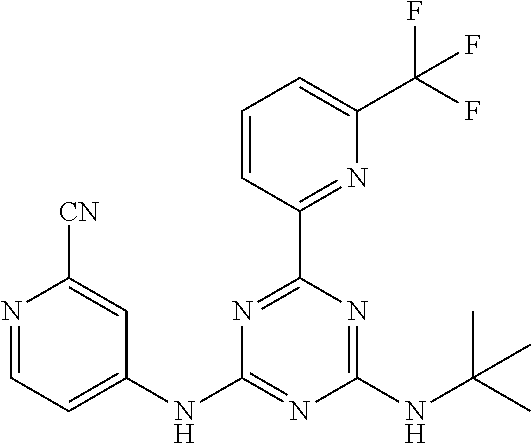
N1=CC=C(NC2=NC(NC(C)(C)C)=NC(C3=NC(C(F)(F)F)=CC=C3)=N2)C=C1[CN]
